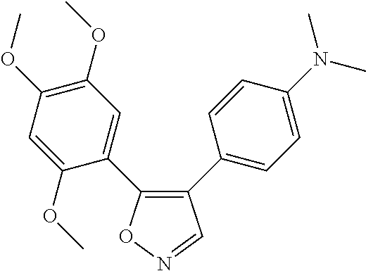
C1(C2=CC=C(N(C)C)C=C2)=C(C2=CC(OC)=C(OC)C=C2OC)ON=C1
